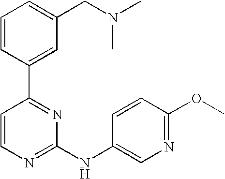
C1=CC(C2=NC(NC3=CN=C(OC)C=C3)=NC=C2)=CC(CN(C)C)=C1
